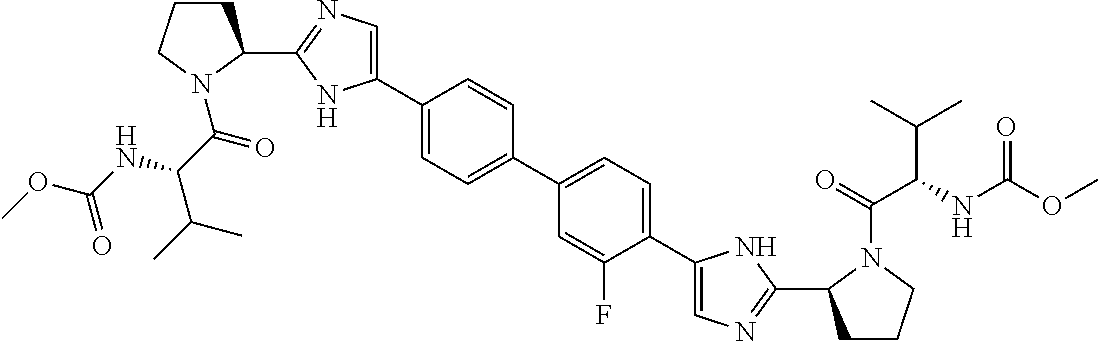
C1(C2CCCN2C(=O)C(NC(OC)=O)C(C)C)=NC=C(C2=CC=C(C3=CC=C(C4=CN=C(C5CCCN5C(C(C(C)C)NC(OC)=O)=O)N4)C(F)=C3)C=C2)N1
